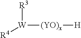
[R3][W]([R4])[(YO)x][H]
